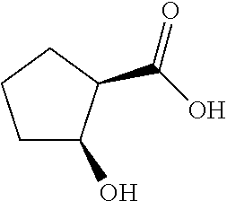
OC(=O)C1C(O)CCC1
